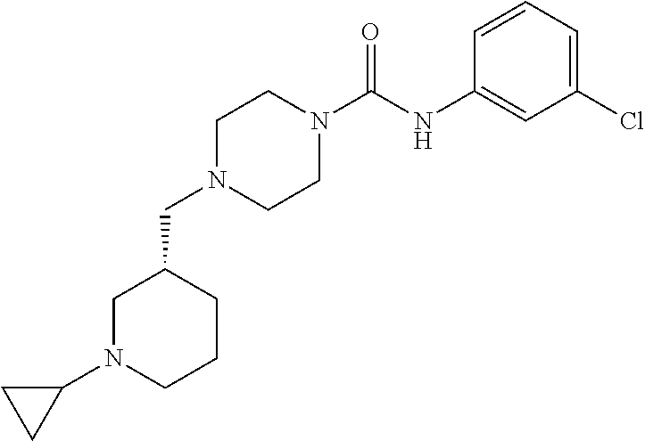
C1N(CC2CN(C3CC3)CCC2)CCN(C(NC2=CC(Cl)=CC=C2)=O)C1
